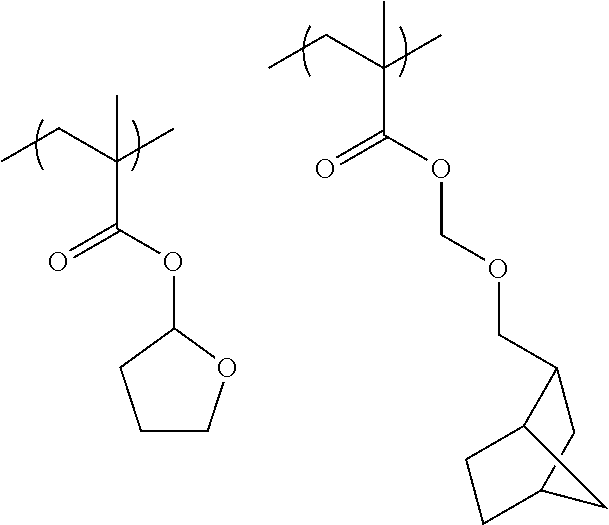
C(OC1CCCO1)(=O)C(C)(CC)C.C(OCOCC1C2CCC(C1)C2)(=O)C(C)(CC)C
